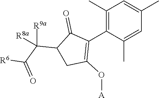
C1(C)=C(C2=C(O[A])CC(C([R9a])(C([R6])=O)[R8a])C2=O)C(C)=CC(C)=C1
